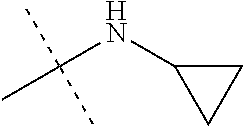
C1C(NC(C)(C)C)C1
